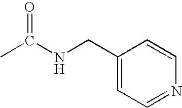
CC(NCC1=CC=NC=C1)=O
